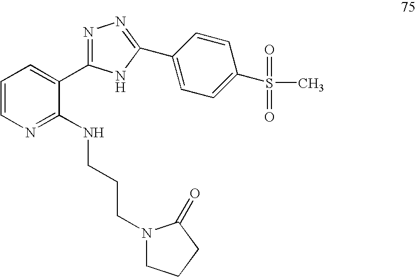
C1=CN=C(NCCCN2CCCC2=O)C(C2=NN=C(C3=CC=C(S(C)(=O)=O)C=C3)N2)=C1
